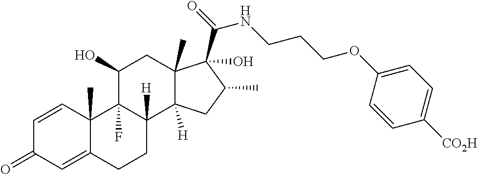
C1=CC2(C)C(=CC1=O)CCC1([H])C2(F)C(O)CC2(C)C1([H])CC(C)C2(C(=O)NCCCOC1=CC=C([CO2H])C=C1)O
